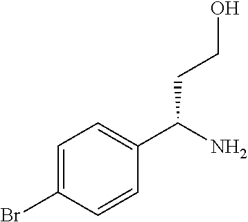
C1=C(Br)C=CC(C(CCO)N)=C1
